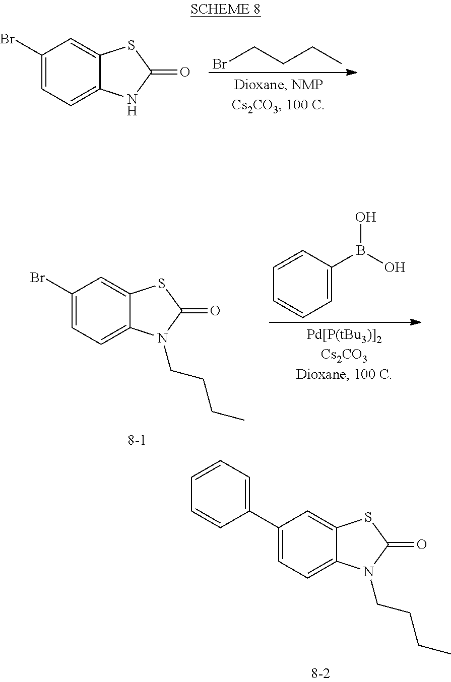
C1(Br)=CC=C2C(=C1)SC(=O)N2.C(Br)CCC.C1=C(C2=CC=CC=C2)C=C2C(=C1)N(CCCC)C(=O)S2.C1=C(B(O)O)C=CC=C1.C1(Br)=CC=C2C(=C1)SC(=O)N2CCCC
